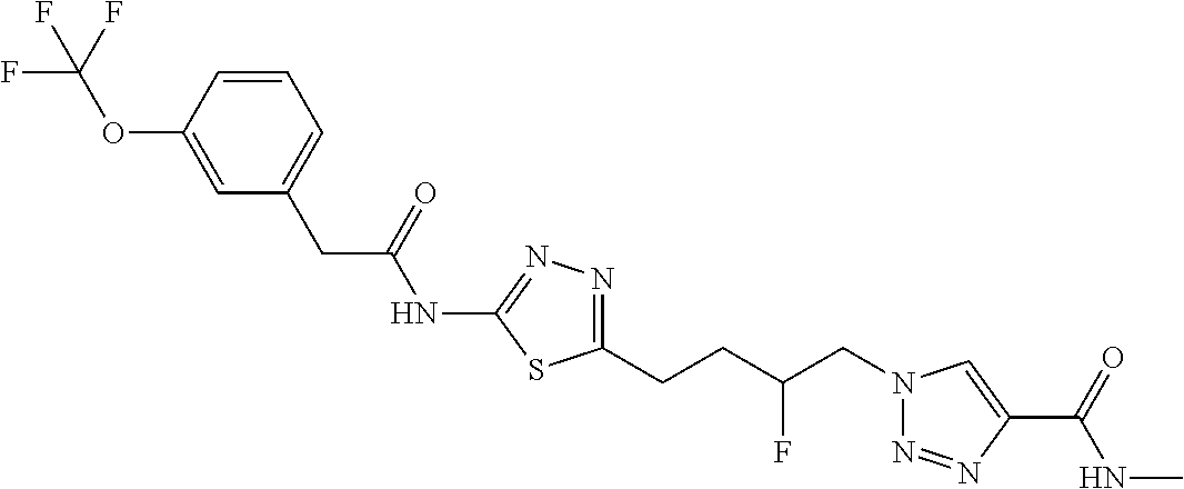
C1(NC(CC2=CC=CC(OC(F)(F)F)=C2)=O)=NN=C(CCC(CN2N=NC(C(=O)NC)=C2)F)S1
